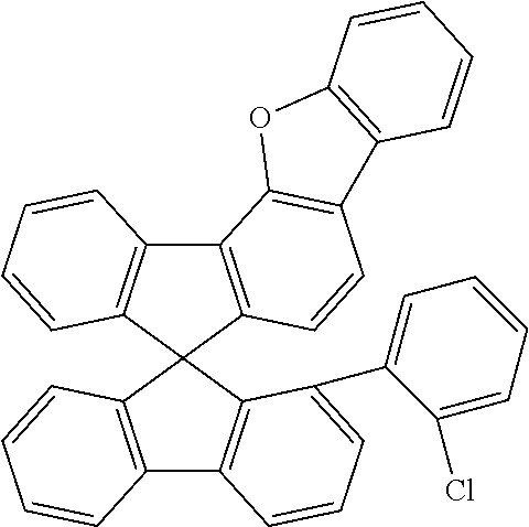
C12=C(C3(C4=C1C=CC=C4)C1=C(C4=C3C(C3=CC=CC=C3Cl)=CC=C4)C=CC=C1)C=CC1=C2OC2=C1C=CC=C2
